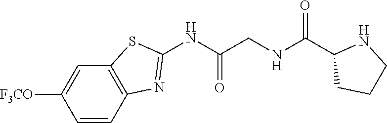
C1(NC(CNC(C2CCCN2)=O)=O)=NC2=C(S1)C=C([F3CO])C=C2
